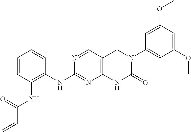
C1(NC2=C(NC(C=C)=O)C=CC=C2)=NC2=C(CN(C3=CC(OC)=CC(OC)=C3)C(=O)N2)C=N1
